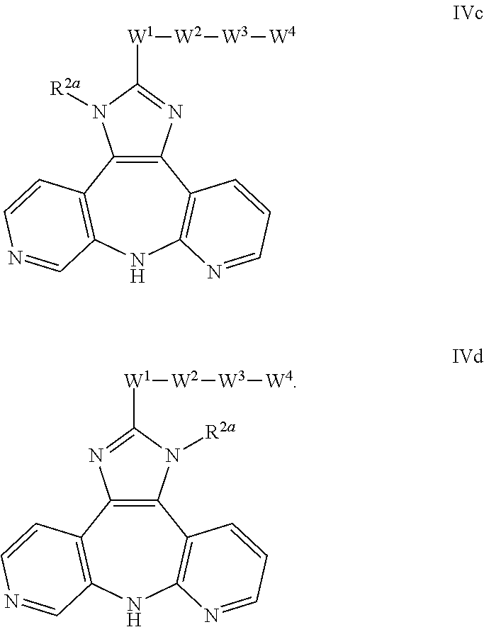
C12=C(C3=C(NC4=C1C=CC=N4)C=NC=C3)N([R2a])C([W1][W2][W3][W4])=N2.C12=C(C3=C(NC4=C1C=CC=N4)C=NC=C3)N=C([W1][W2][W3][W4])N2[R2a]
